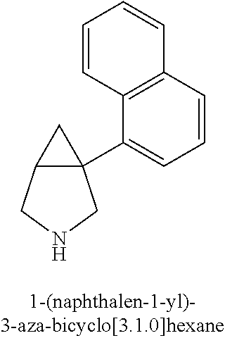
C12C(C3=CC=CC4=C3C=CC=C4)(C1)CNC2
